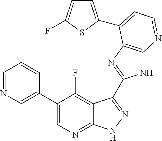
C1=NC=C(C2=CN=C3C(=C2F)C(C2=NC4=C(N2)N=CC=C4C2=CC=C(F)S2)=NN3)C=C1
